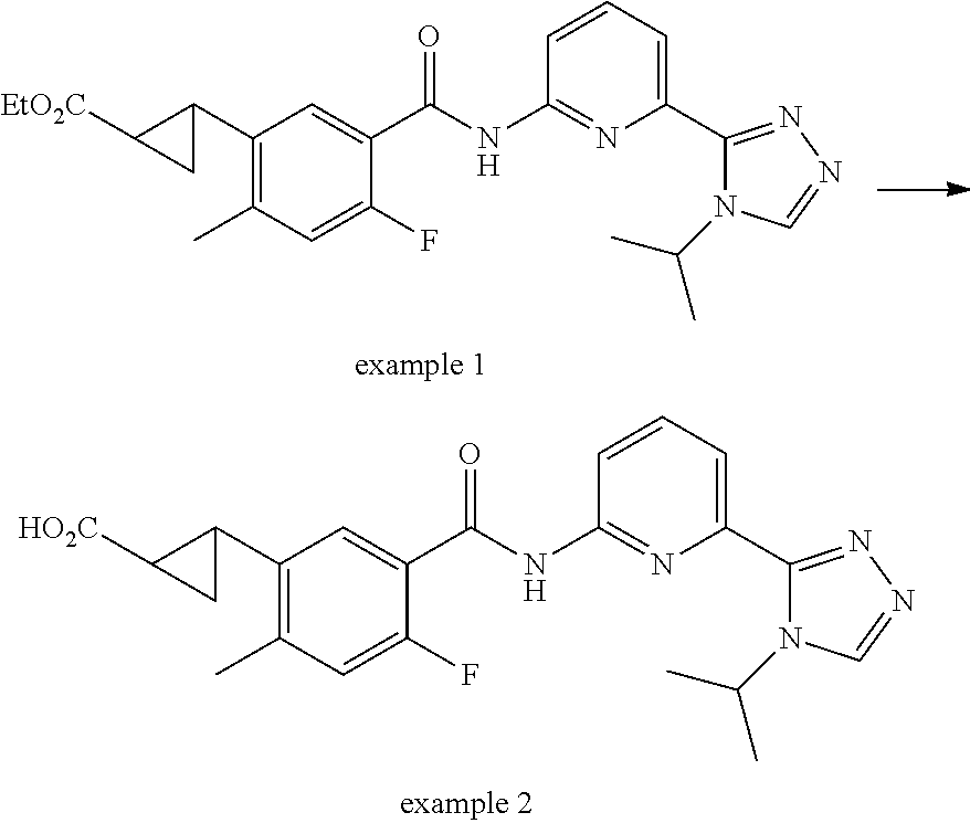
C1(C2CC2[HO2C])=C(C)C=C(F)C(C(NC2=NC(C3=NN=CN3C(C)C)=CC=C2)=O)=C1.C1(C2CC2[EtO2C])=C(C)C=C(F)C(C(NC2=NC(C3=NN=CN3C(C)C)=CC=C2)=O)=C1
